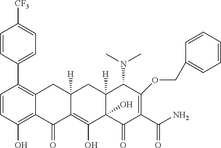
C1=CC(O)=C2C(=C1C1=CC=C([CF3])C=C1)CC1([H])C(=C(O)C3(O)C([H])(C1)C(N(C)C)C(OCC1=CC=CC=C1)=C(C(N)=O)C3=O)C2=O
